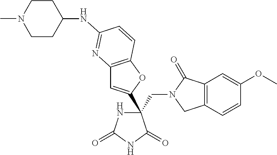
C(C1(C2=CC3=C(O2)C=CC(NC2CCN(C)CC2)=N3)NC(=O)NC1=O)N1CC2=C(C1=O)C=C(OC)C=C2
